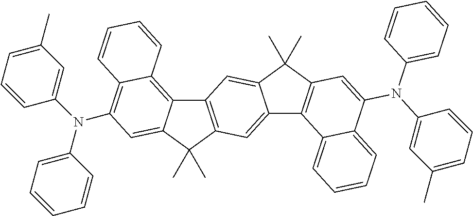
C12=C(C(C)(C)C3=CC(N(C4=CC(C)=CC=C4)C4=CC=CC=C4)=C4C(=C13)C=CC=C4)C=C1C(=C2)C(C)(C)C2=C1C1=CC=CC=C1C(N(C1=CC(C)=CC=C1)C1=CC=CC=C1)=C2
